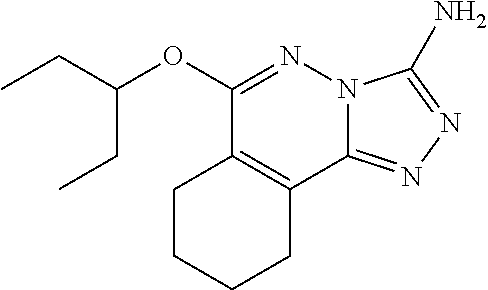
C1(OC(CC)CC)=NN2C(=NN=C2N)C2=C1CCCC2
